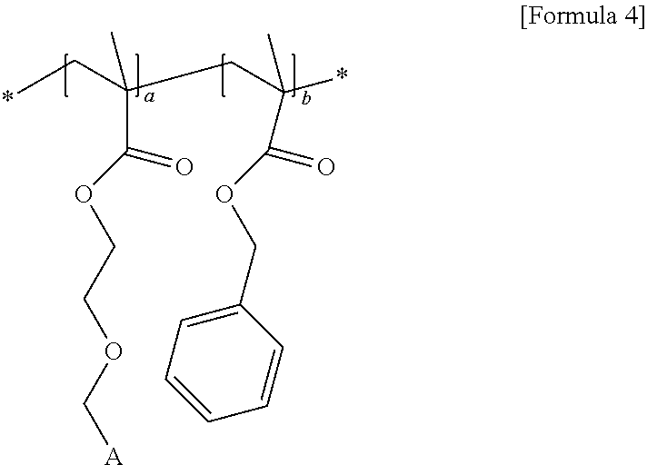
O(CCOC(=O)C(C*)(C)CC(C(=O)OCC1=CC=CC=C1)(*)C)C[A]
